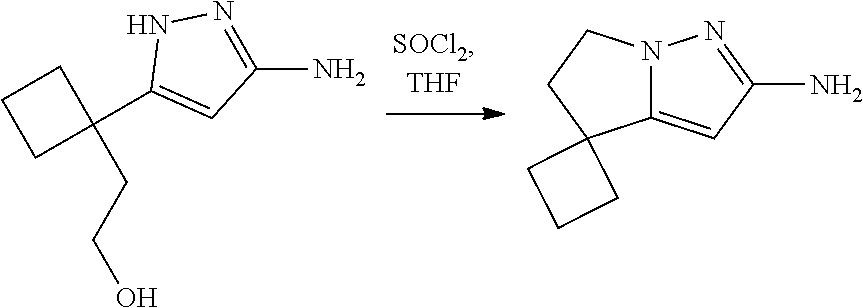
C1CC(CCO)(C2=CC(N)=NN2)C1.C1(N)=NN2C(=C1)C1(CC2)CCC1
